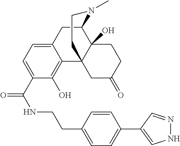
C1(C2=CC=C(CCNC(=O)C3=CC=C4C(=C3O)C35C(O)(C(C4)N(C)CC3)CCC(=O)C5)C=C2)=CNN=C1
